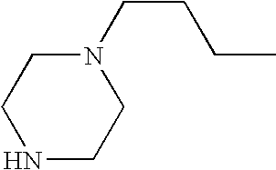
N1(CCCC)CCNCC1
